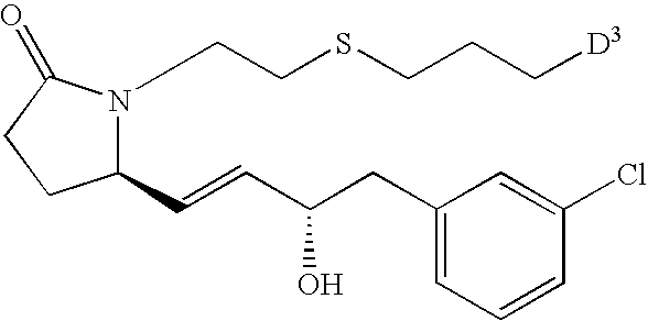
C(SCCN1C(C=CC(CC2=CC=CC(Cl)=C2)O)CCC1=O)CC[D3]
